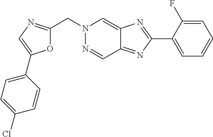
C(N1N=CC2=NC(C3=CC=CC=C3F)=NC2=C1)C1=NC=C(C2=CC=C(Cl)C=C2)O1
